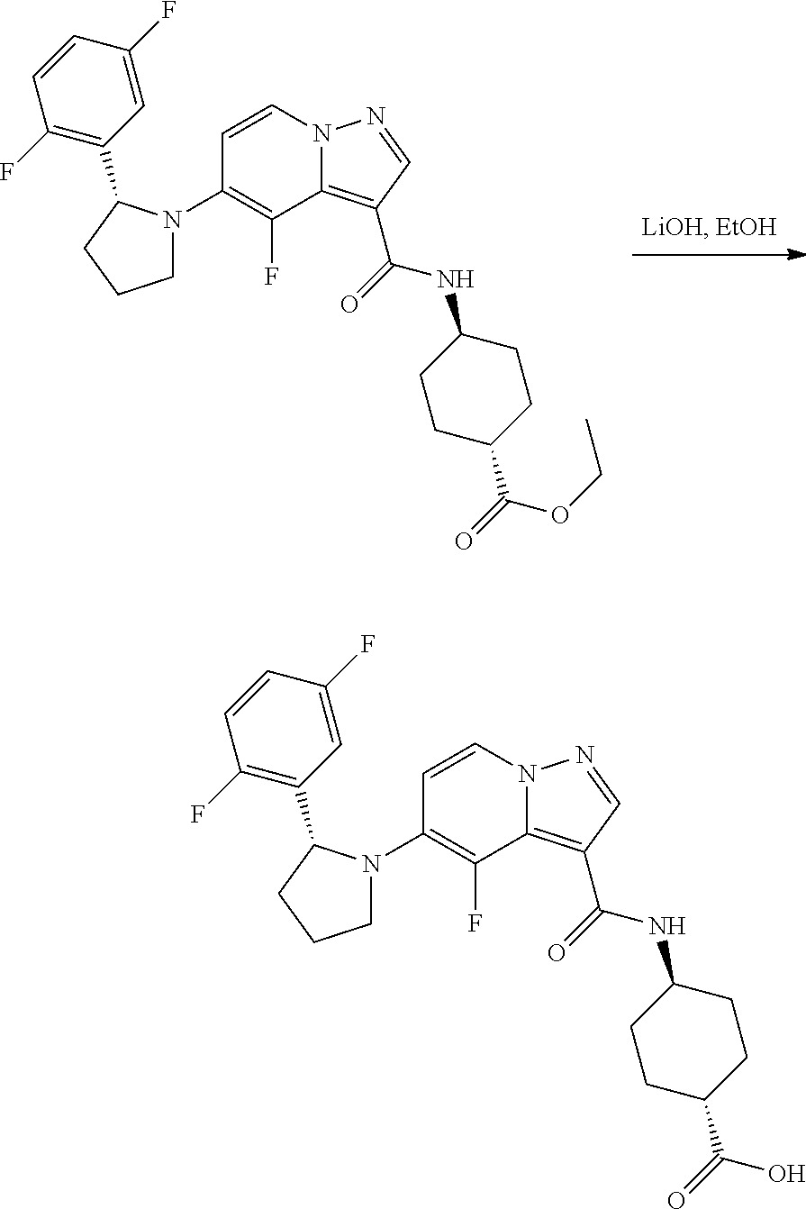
C1(N2CCCC2C2=C(F)C=CC(F)=C2)=C(F)C2=C(C(=O)NC3CCC(C(=O)OCC)CC3)C=NN2C=C1.C1(N2CCCC2C2=C(F)C=CC(F)=C2)=C(F)C2=C(C(=O)NC3CCC(C(=O)O)CC3)C=NN2C=C1
